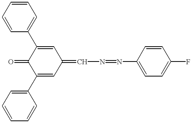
C1(C2=CC=CC=C2)=CC(=CN=NC2=CC=C(F)C=C2)C=C(C2=CC=CC=C2)C1=O
